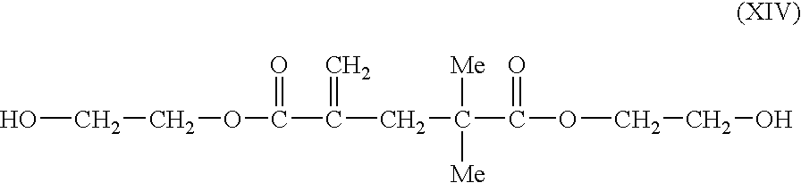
OCCOC(=O)C(=C)CC([Me])([Me])C(=O)OCCO
